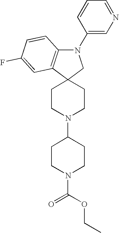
N1(C2=CN=CC=C2)C2=C(C3(C1)CCN(C1CCN(C(OCC)=O)CC1)CC3)C=C(F)C=C2
